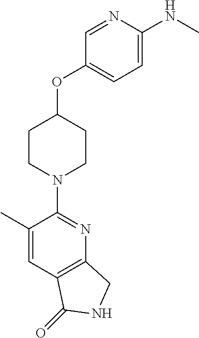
C1(C)=CC2=C(N=C1N1CCC(OC3=CC=C(NC)N=C3)CC1)CNC2=O
